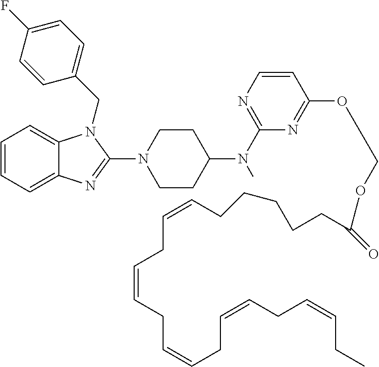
C1=CC=C2C(=C1)N(CC1=CC=C(F)C=C1)C(N1CCC(N(C3=NC=CC(OCOC(=O)CCCCCC=CCC=CCC=CCC=CCC=CCC)=N3)C)CC1)=N2
